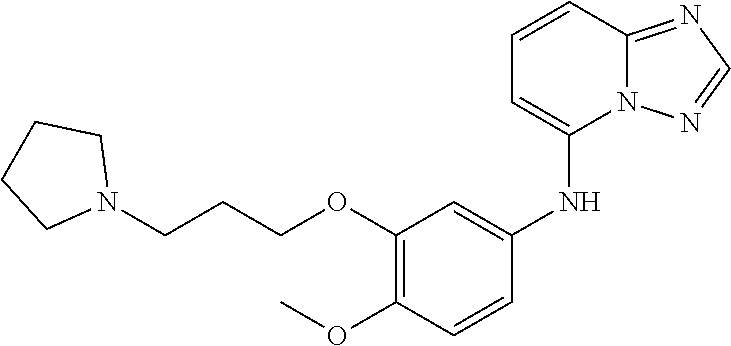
N(C1=CC(OCCCN2CCCC2)=C(OC)C=C1)C1=CC=CC2=NC=NN12
